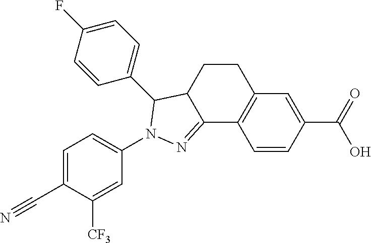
C1C2C(=NN(C3=CC=C(C#N)C([CF3])=C3)C2C2=CC=C(F)C=C2)C2=C(C1)C=C(C(=O)O)C=C2
